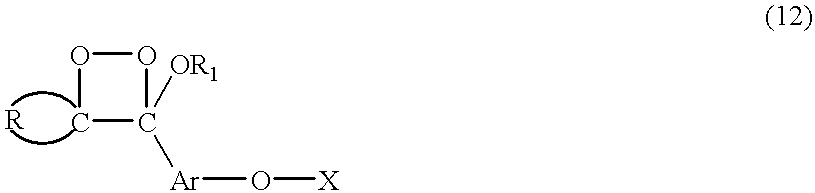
C1C([OR1])([Ar]O[X])OO1
